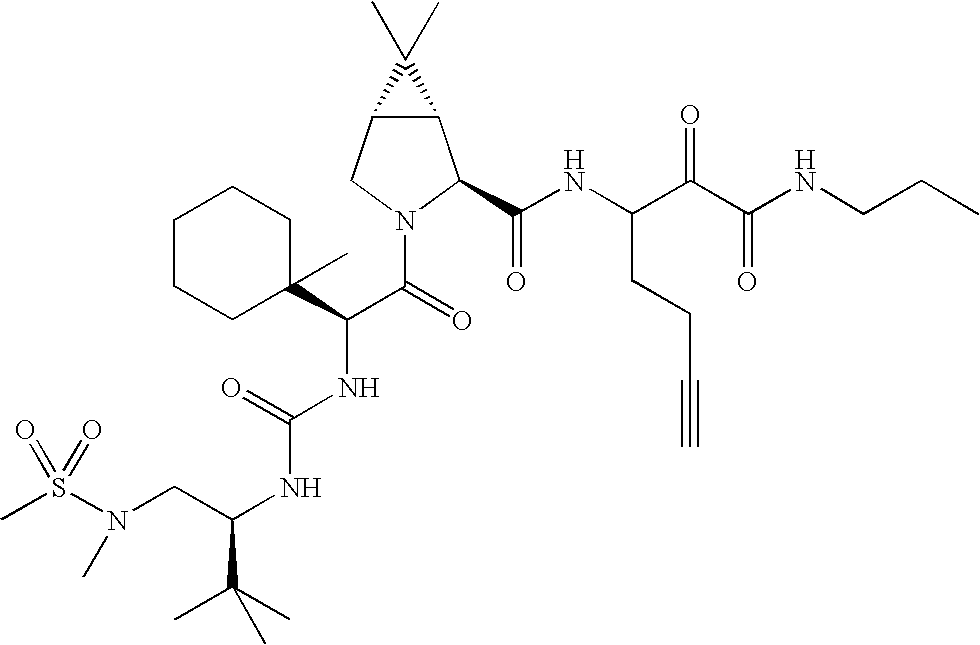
S(N(CC(NC(NC(C(=O)N1C(C(NC(C(C(NCCC)=O)=O)CCC#C)=O)C2C(C1)C2(C)C)C1(C)CCCCC1)=O)C(C)(C)C)C)(=O)(=O)C
